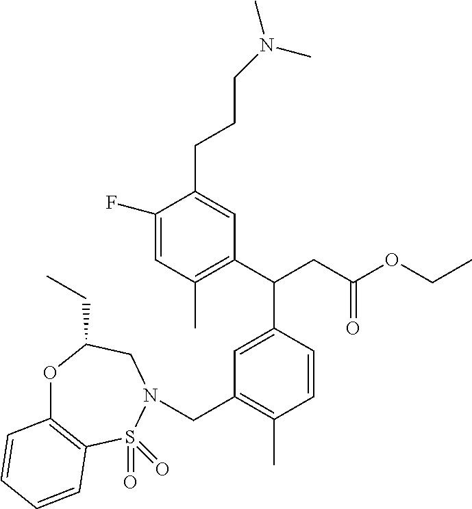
C(C1=C(C)C=CC(C(C2=C(C)C=C(F)C(CCCN(C)C)=C2)CC(OCC)=O)=C1)N1S(=O)(=O)C2=C(OC(CC)C1)C=CC=C2
